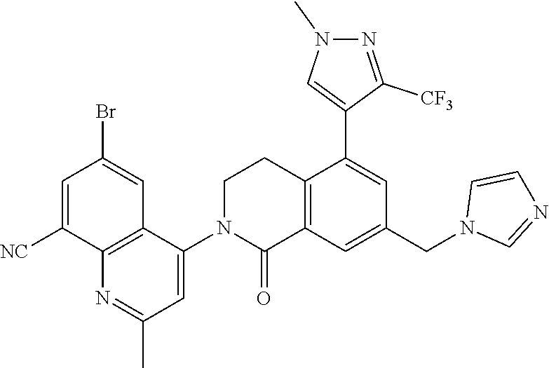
C12=C(C=C(CN3C=NC=C3)C=C1C1=CN(C)N=C1[CF3])C(=O)N(C1=CC(C)=NC3=C1C=C(Br)C=C3[NC])CC2
